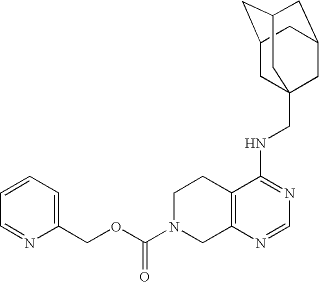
C12=C(N=CN=C1NCC13CC4CC(CC(C1)C4)C3)CN(C(OCC1=CC=CC=N1)=O)CC2
